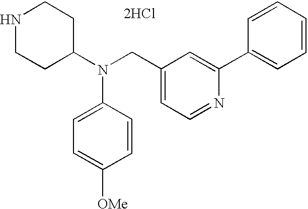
C1=C(N(C2CCNCC2)CC2=CC=NC(C3=CC=CC=C3)=C2)C=CC([OMe])=C1.[2HCl]
